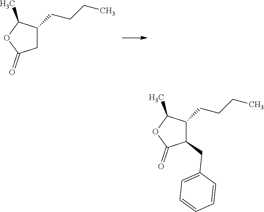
C1C(CCCC)C(C)OC1=O.C1(CC2=CC=CC=C2)C(CCCC)C(C)OC1=O
